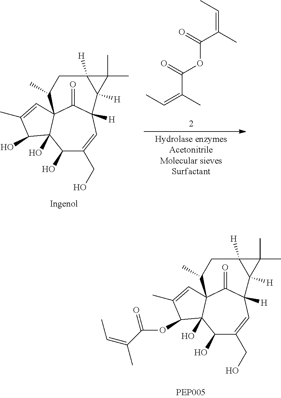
C(=C(C)C(=O)OC(C(C)=CC)=O)C.C1(O)C(CO)=CC2([H])C(=O)C3(C1(O)C(O)C(C)=C3)C(C)CC1([H])C2([H])C1(C)C.C1(O)C(CO)=CC2([H])C(=O)C3(C1(O)C(OC(=O)C(=CC)C)C(C)=C3)C(C)CC1([H])C2([H])C1(C)C
